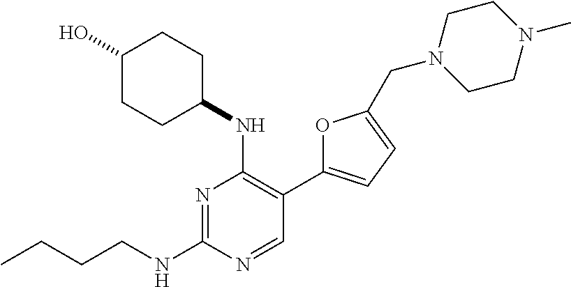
N1=C(NCCCC)N=CC(C2=CC=C(CN3CCN(C)CC3)O2)=C1NC1CCC(O)CC1
